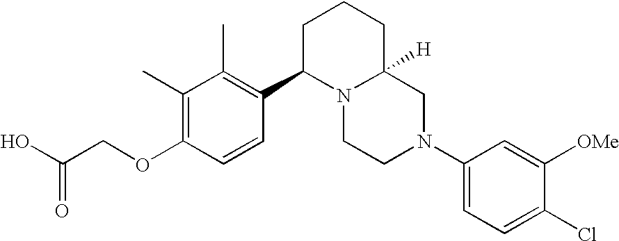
C1(C)=C(OCC(O)=O)C=CC(C2N3C([H])(CCC2)CN(C2=CC=C(Cl)C([OMe])=C2)CC3)=C1C
